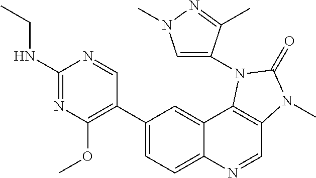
C1(NCC)=NC(OC)=C(C2=CC=C3C(=C2)C2=C(C=N3)N(C)C(=O)N2C2=CN(C)N=C2C)C=N1
